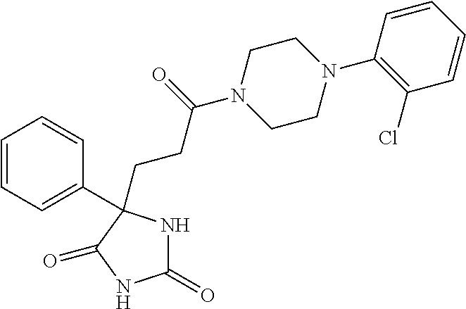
C1(=O)NC(CCC(N2CCN(C3=C(Cl)C=CC=C3)CC2)=O)(C2=CC=CC=C2)C(=O)N1
